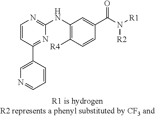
C1=CC(C2=CN=CC=C2)=NC(NC2=C([R4])C=CC(C(N([R1])[R2])=O)=C2)=N1
